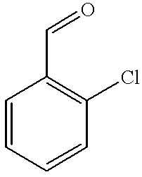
C1=CC=CC(Cl)=C1C=O
